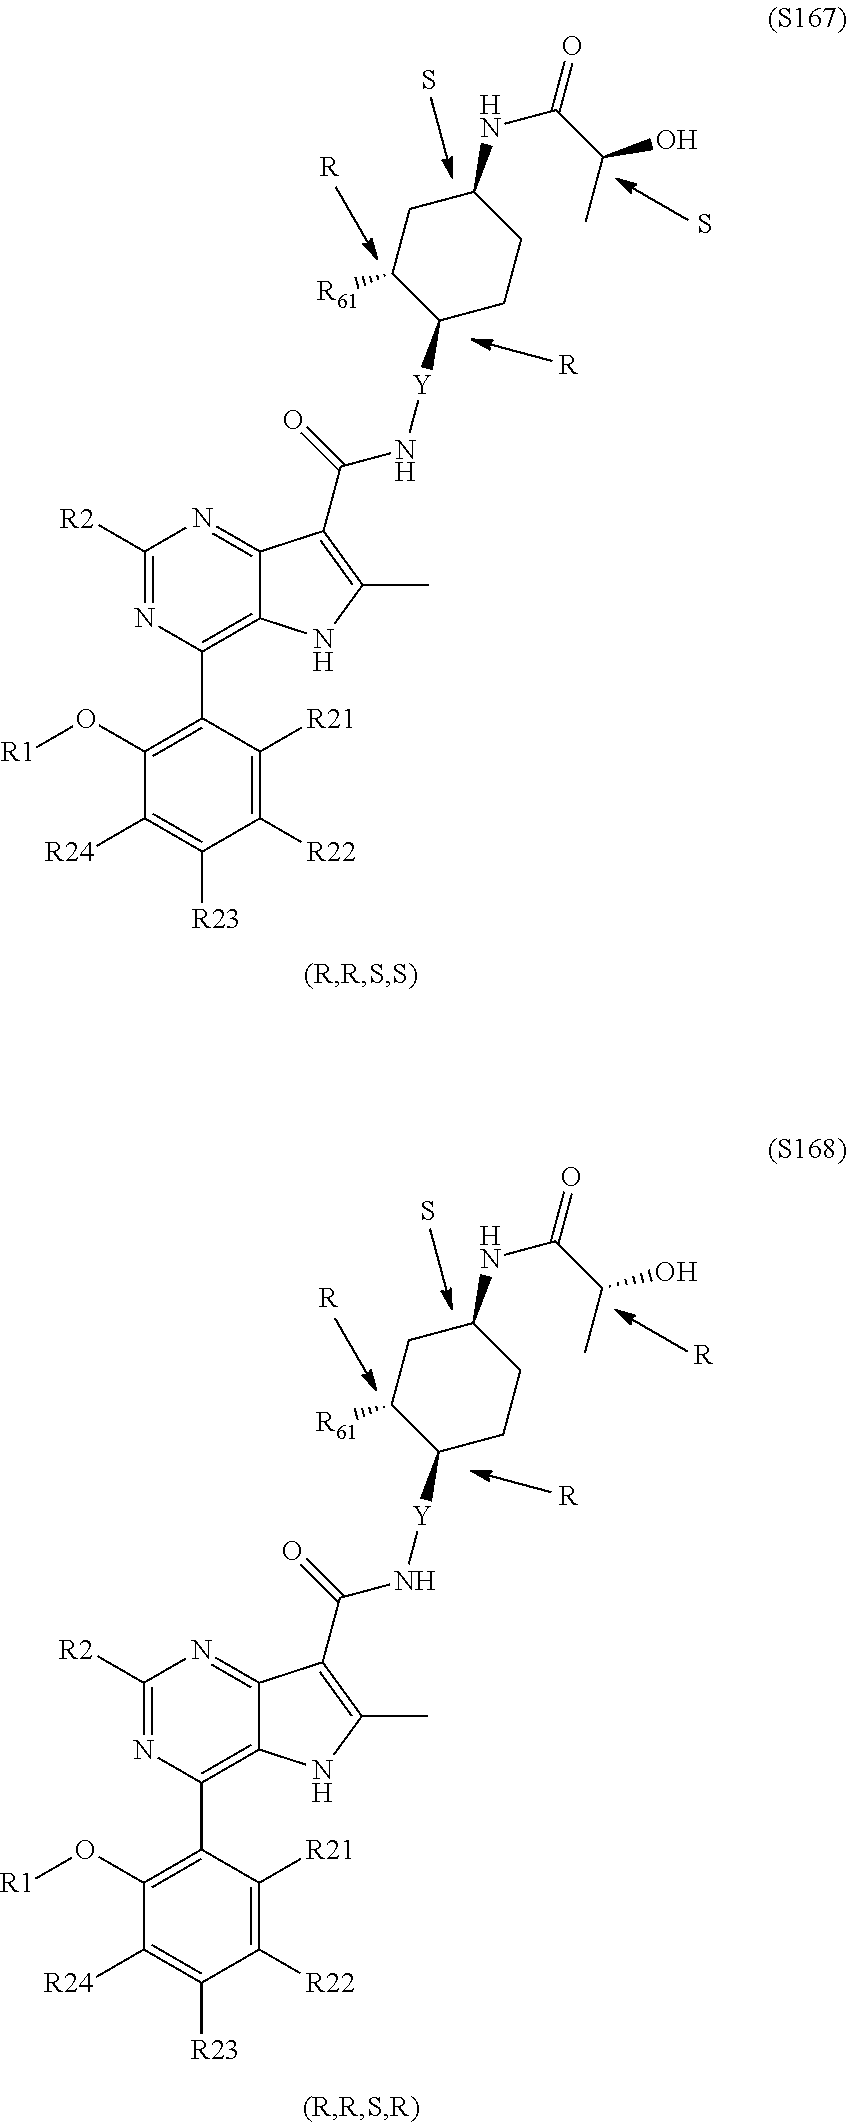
C1([R2])=NC(C2=C(O[R1])C([R24])=C([R23])C([R22])=C2[R21])=C2C(=N1)C(C(=O)N[Y]C1CCC(NC(C(C)O)=O)CC1[R61])=C(C)N2.S.[R].S.[R].C1([R2])=NC(C2=C(O[R1])C([R24])=C([R23])C([R22])=C2[R21])=C2C(=N1)C(C(=O)N[Y]C1CCC(NC(C(C)O)=O)CC1[R61])=C(C)N2.S.[R].[R].[R]
